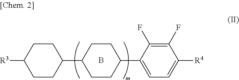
B.C1(C2CCC(C3=CC=C([R4])C(F)=C3F)CC2)CCC([R3])CC1
